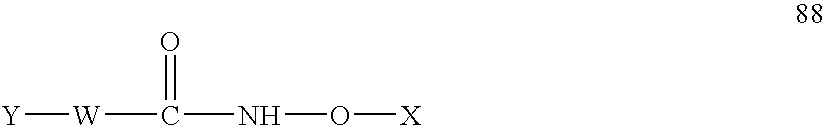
[Y][W]C(=O)NO[X]
